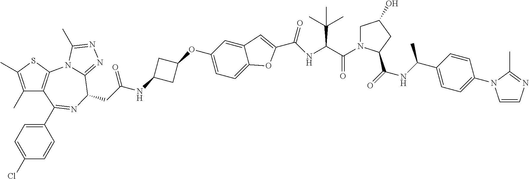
C1(C)=C(C)SC2=C1C(C1=CC=C(Cl)C=C1)=NC(CC(NC1CC(OC3=CC=C4C(=C3)C=C(C(NC(C(=O)N3CC(O)CC3C(=O)NC(C3=CC=C(N5C=CN=C5C)C=C3)C)C(C)(C)C)=O)O4)C1)=O)C1=NN=C(C)N21
